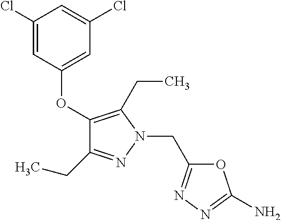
C1(OC2=CC(Cl)=CC(Cl)=C2)=C(CC)N(CC2=NN=C(N)O2)N=C1CC
